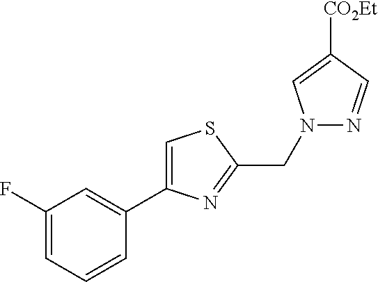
C1(F)=CC=CC(C2=CSC(CN3N=CC([CO2Et])=C3)=N2)=C1
